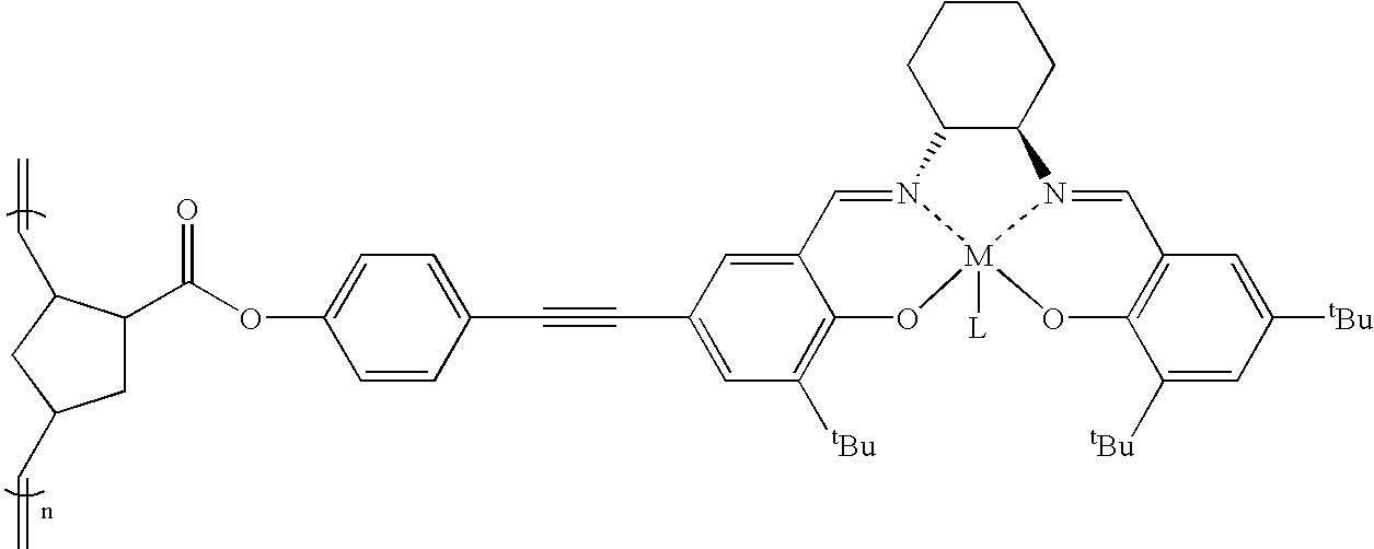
C1=C2C(=C([tBu])C=C1C#CC1=CC=C(OC(C3CC(C=C)CC3C=C)=O)C=C1)O[M]13([L])N(=C2)C2C(CCCC2)N1=CC1=C(C([tBu])=CC([tBu])=C1)O3
